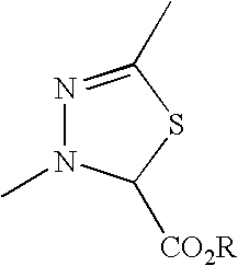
N1=C(C)SC([CO2R])N1C
